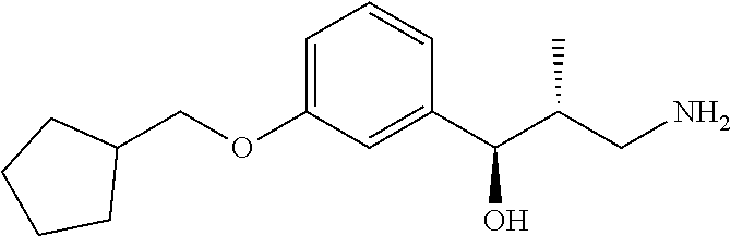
C1=C(OCC2CCCC2)C=C(C(C(CN)C)O)C=C1
